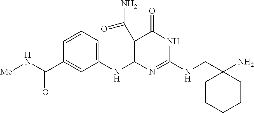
C1(C(N)=O)=C(NC2=CC=CC(C(N[Me])=O)=C2)N=C(NCC2(N)CCCCC2)NC1=O
